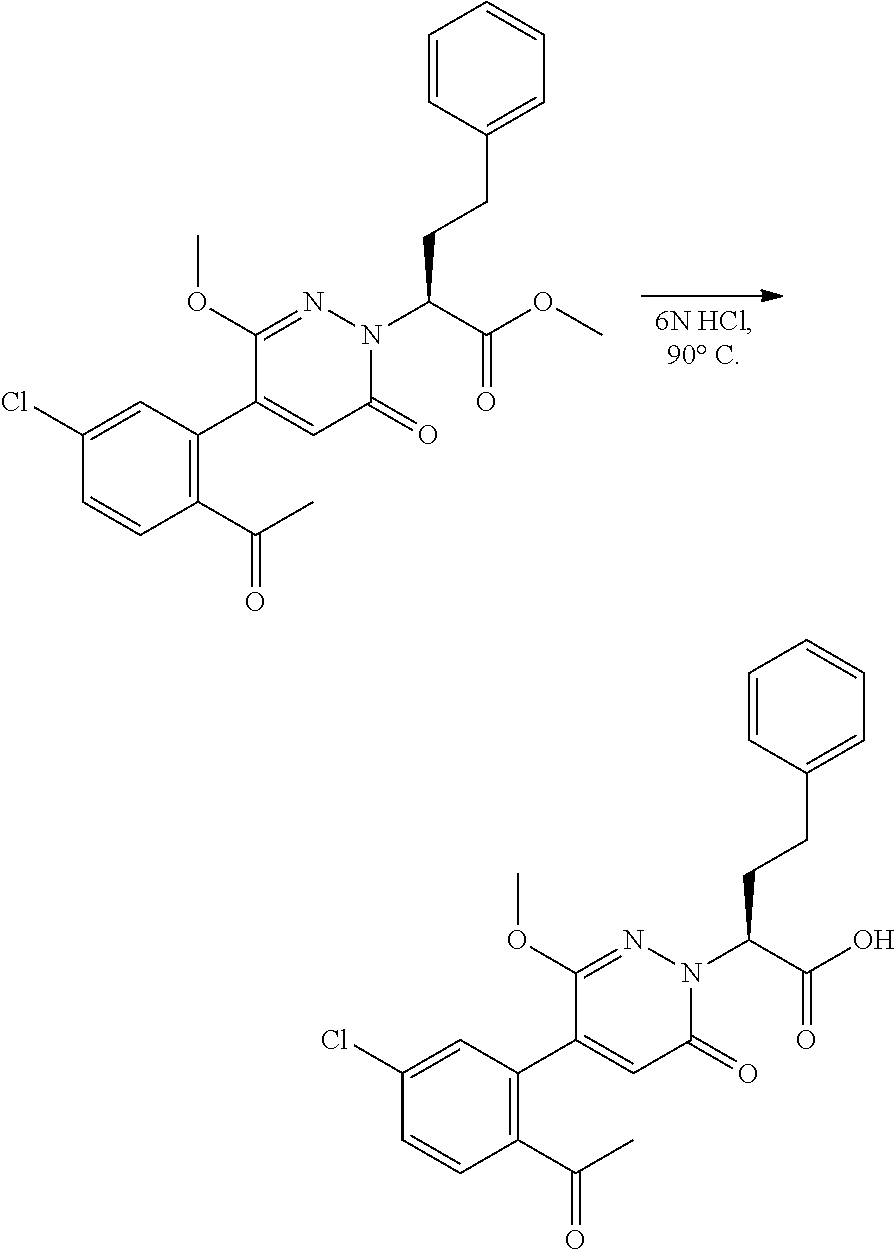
C1=CC(CCC(C(O)=O)N2C(=O)C=C(C3=C(C(=O)C)C=CC(Cl)=C3)C(OC)=N2)=CC=C1.C1=CC(CCC(C(OC)=O)N2C(=O)C=C(C3=C(C(=O)C)C=CC(Cl)=C3)C(OC)=N2)=CC=C1
